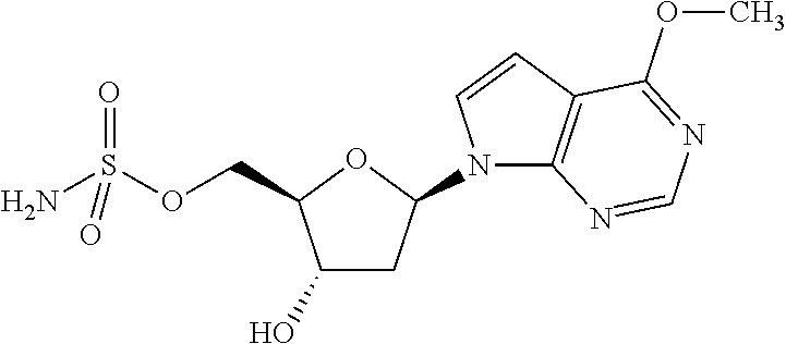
C1(O)CC(N2C3=C(C=C2)C(OC)=NC=N3)OC1COS(N)(=O)=O
